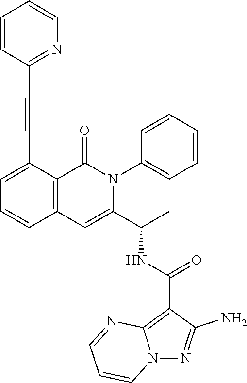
C1=C(C#CC2=NC=CC=C2)C2=C(C=C1)C=C(C(C)NC(C1=C3N(N=C1N)C=CC=N3)=O)N(C1=CC=CC=C1)C2=O
